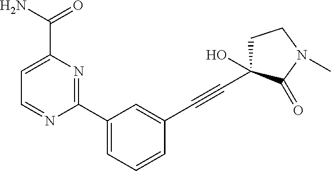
C1=C(C(N)=O)N=C(C2=CC=CC(C#CC3(O)CCN(C)C3=O)=C2)N=C1
